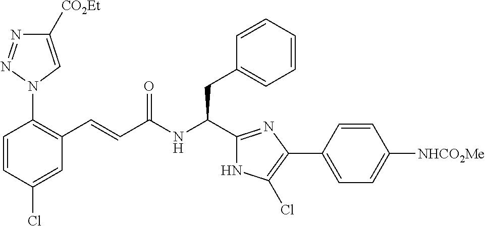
C1(Cl)=CC(C=CC(NC(CC2=CC=CC=C2)C2=NC(C3=CC=C([NHCO2Me])C=C3)=C(Cl)N2)=O)=C(N2C=C([CO2Et])N=N2)C=C1
